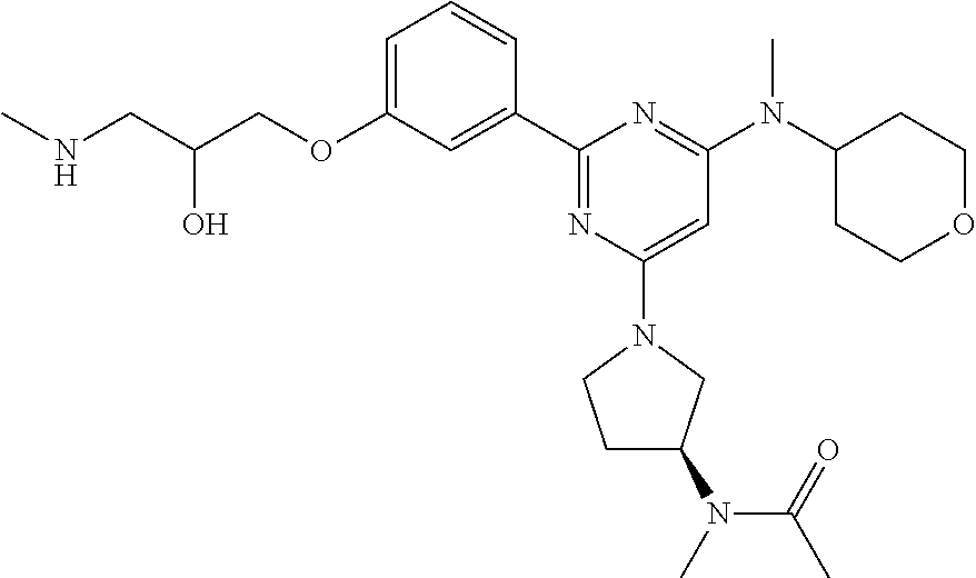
C1=C(OCC(CNC)O)C=C(C2=NC(N3CCC(N(C)C(=O)C)C3)=CC(N(C3CCOCC3)C)=N2)C=C1
